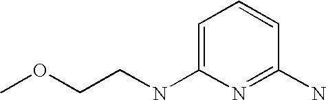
C1=C(NCCOC)N=C(N)C=C1
